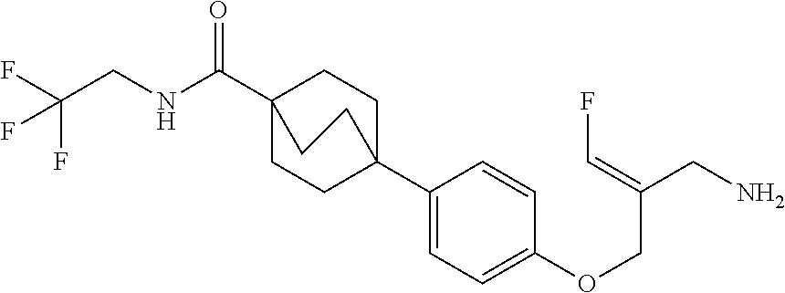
C1(C23CCC(C(NCC(F)(F)F)=O)(CC2)CC3)=CC=C(OCC(CN)=CF)C=C1
